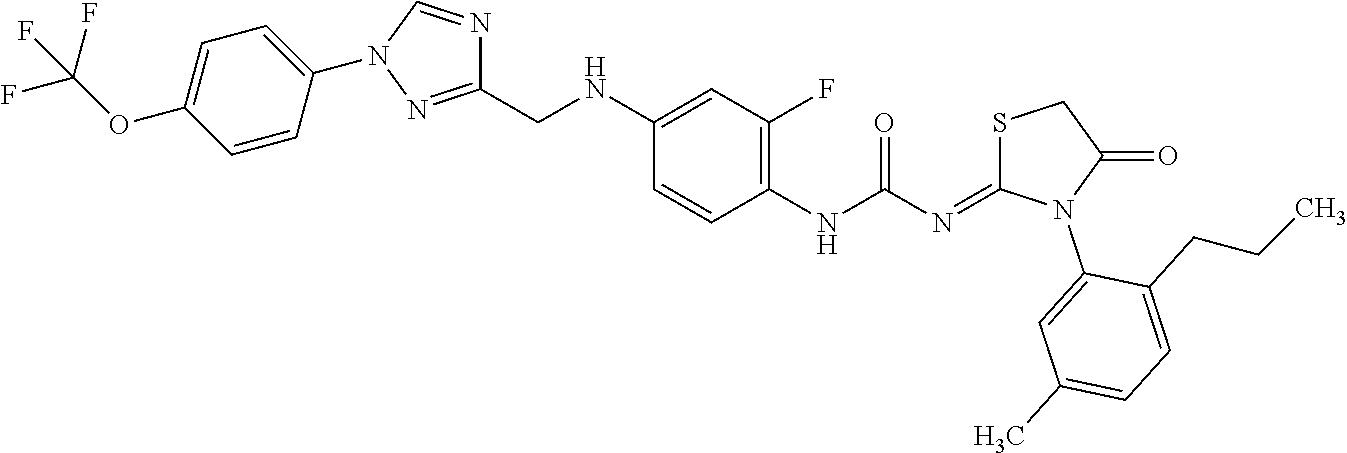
C1(NC(=O)N=C2SCC(=O)N2C2=CC(C)=CC=C2CCC)=C(F)C=C(NCC2=NN(C3=CC=C(OC(F)(F)F)C=C3)C=N2)C=C1
